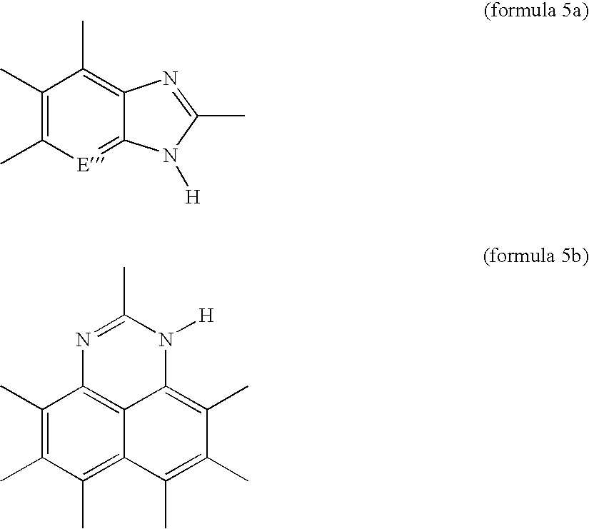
C1(C)=C(C)[E]=C2C(=C1C)N=C(C)N2[H].C1(C)=C(C)C(C)=C2C3=C1N=C(C)N([H])C3=C(C)C(C)=C2C
